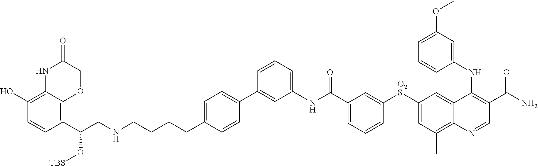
N(C(C1=CC=CC([O2S]C2=CC(C)=C3C(=C2)C(NC2=CC(OC)=CC=C2)=C(C(N)=O)C=N3)=C1)=O)C1=CC=CC(C2=CC=C(CCCCNCC(C3=C4C(=C(O)C=C3)NC(=O)CO4)O[TBS])C=C2)=C1
